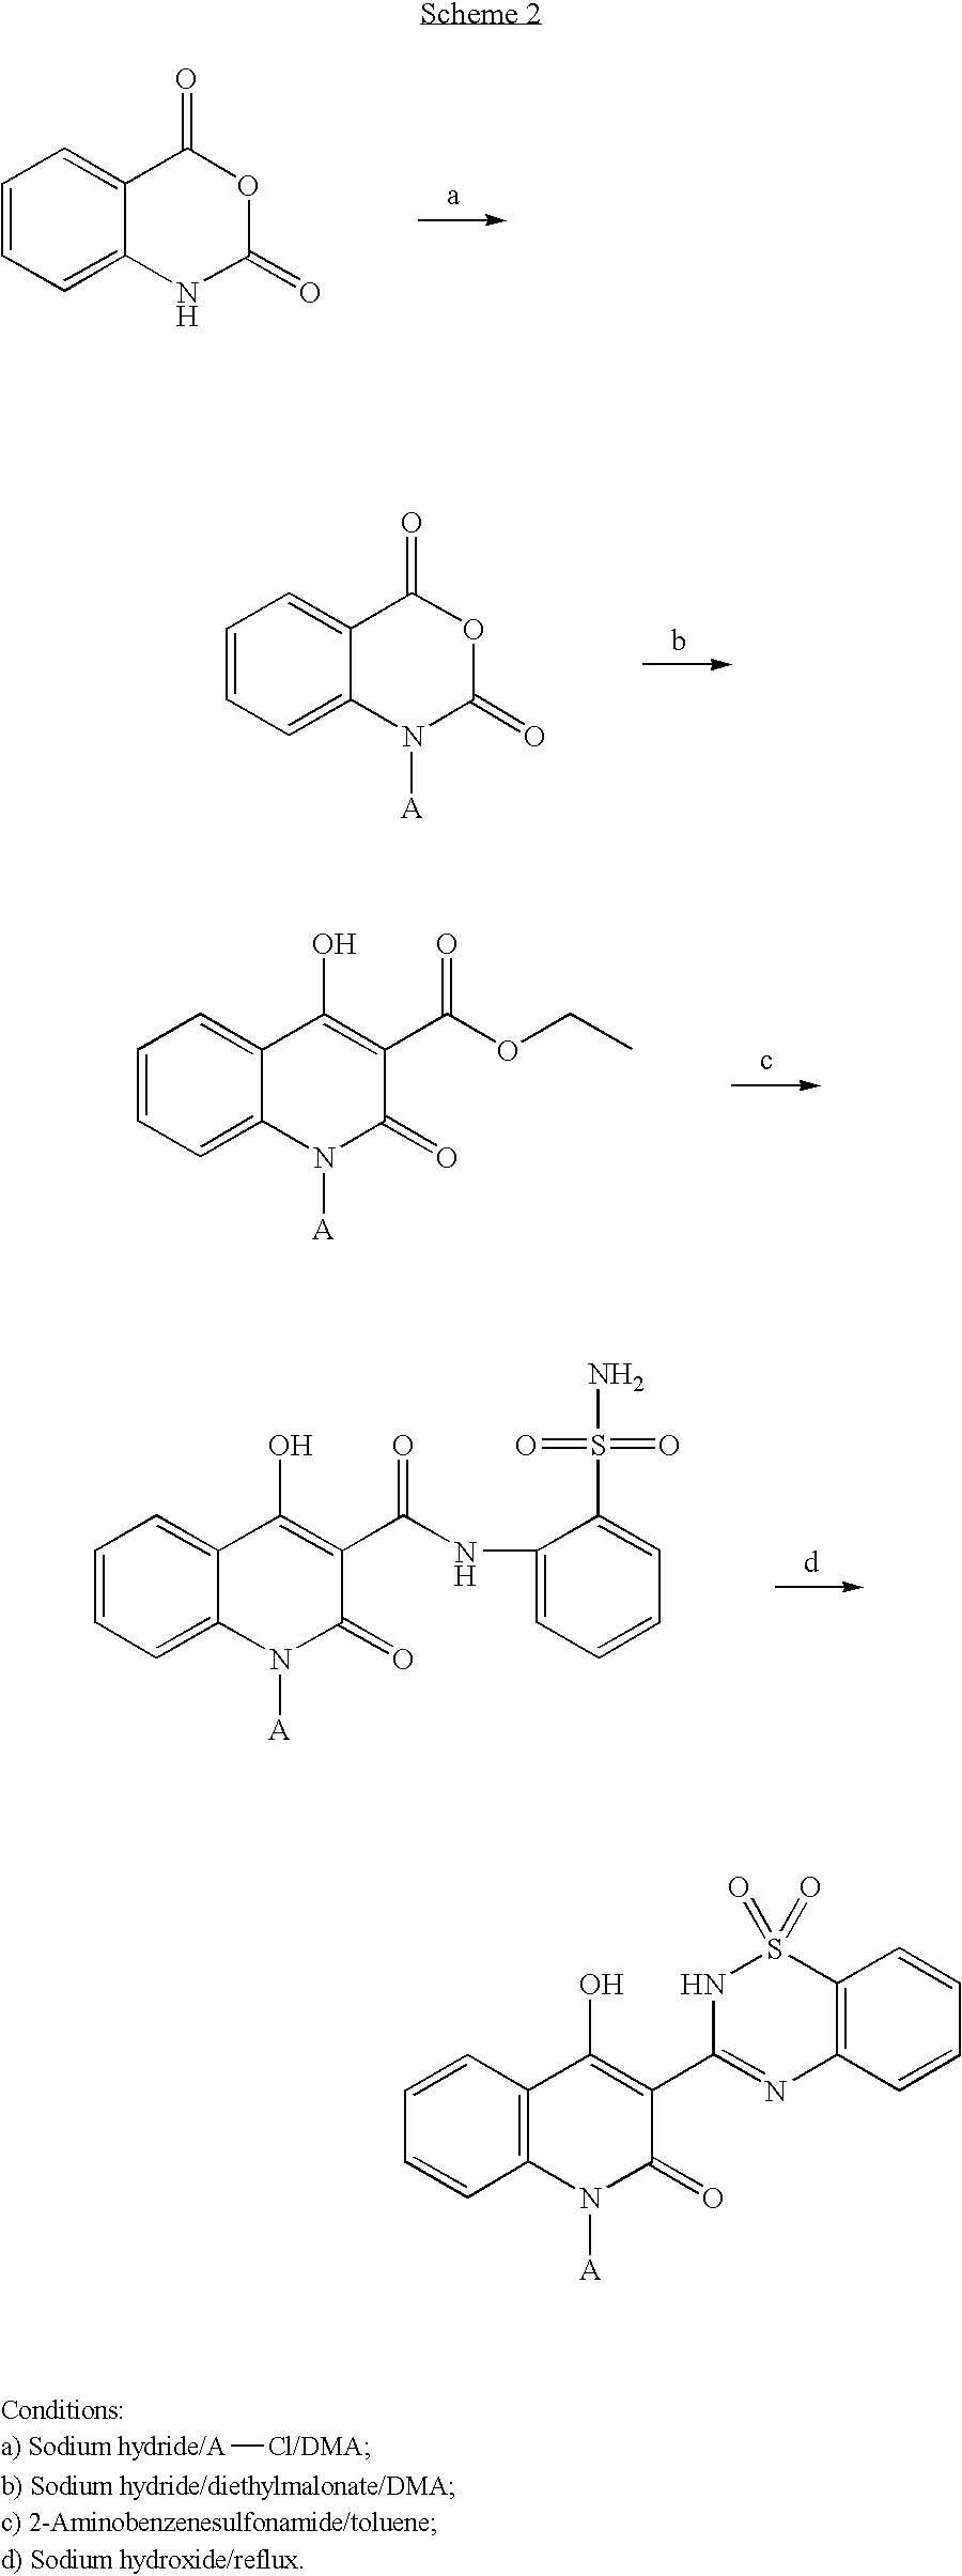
C1=CC=C2C(=C1)C(=O)OC(=O)N2.C1=CC=C2C(=C1)C(=O)OC(=O)N2[A].C1=CC=C2C(=C1)C(O)=C(C(OCC)=O)C(=O)N2[A].C1=CC=C2C(=C1)C(O)=C(C(NC1=CC=CC=C1S(=O)(=O)N)=O)C(=O)N2[A].[A][Cl/DMA].C1=CC2=C(C=C1)N([A])C(=O)C(C1=NC3=C(S(=O)(=O)N1)C=CC=C3)=C2O
